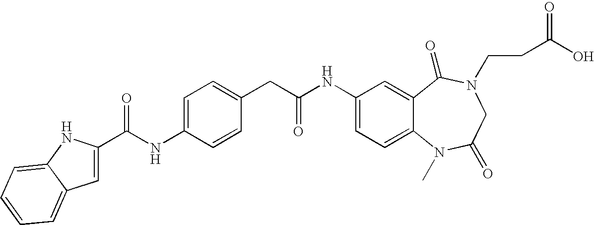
C1(C(NC2=CC=C(CC(NC3=CC=C4C(=C3)C(=O)N(CCC(O)=O)CC(=O)N4C)=O)C=C2)=O)=CC2=CC=CC=C2N1
